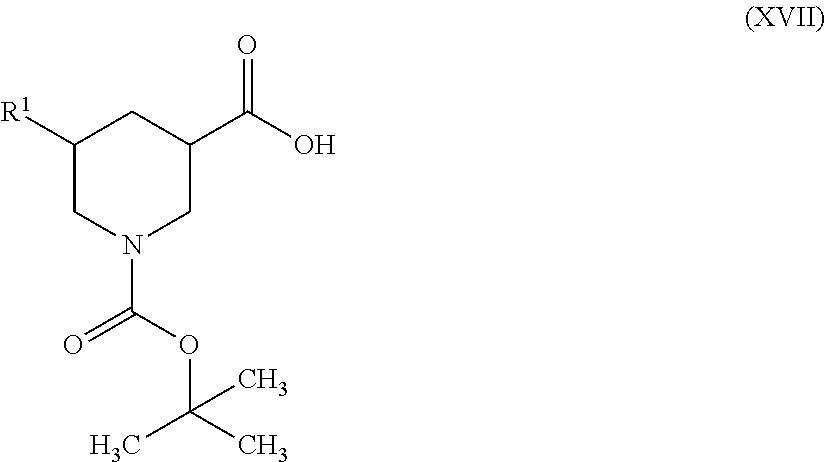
C1(C(O)=O)CC([R1])CN(C(OC(C)(C)C)=O)C1
